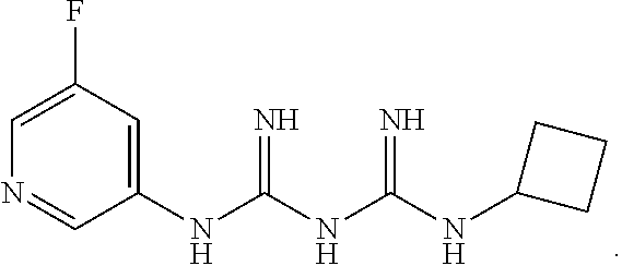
C1=C(F)C=C(NC(NC(NC2CCC2)=N)=N)C=N1
